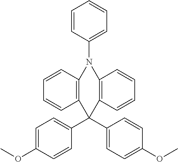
C1=CC(N2C3=C(C=CC=C3)C(C3=CC=C(OC)C=C3)(C3=CC=C(OC)C=C3)C3=C2C=CC=C3)=CC=C1
